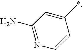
C1(N)=NC=CC(*)=C1
